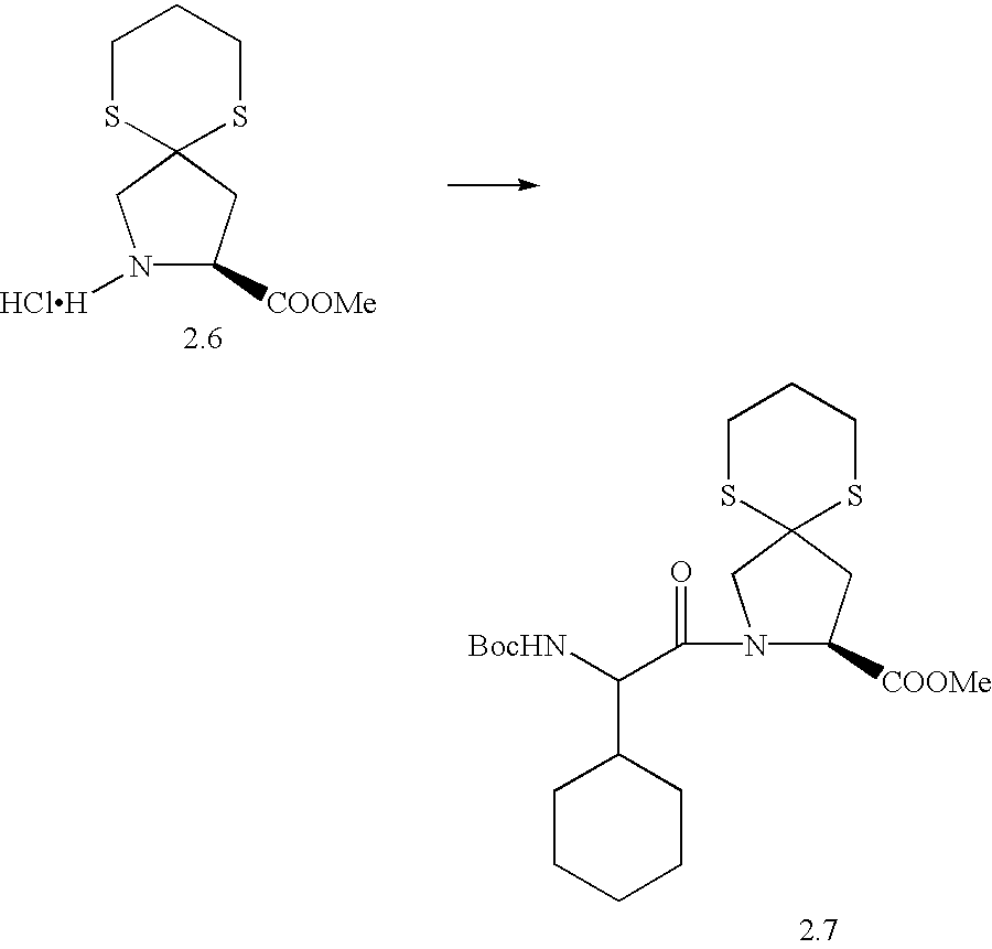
C1SC2(SCC1)CN(C(C([BocHN])C1CCCCC1)=O)C([COOMe])C2.C1SC2(SCC1)CN([HClH])C([COOMe])C2
